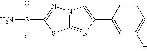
C12=NC(C3=CC(F)=CC=C3)=CN1N=C(S(=O)(=O)N)S2
